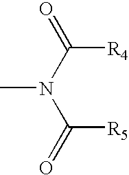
C([R5])(N(C([R4])=O)C)=O
